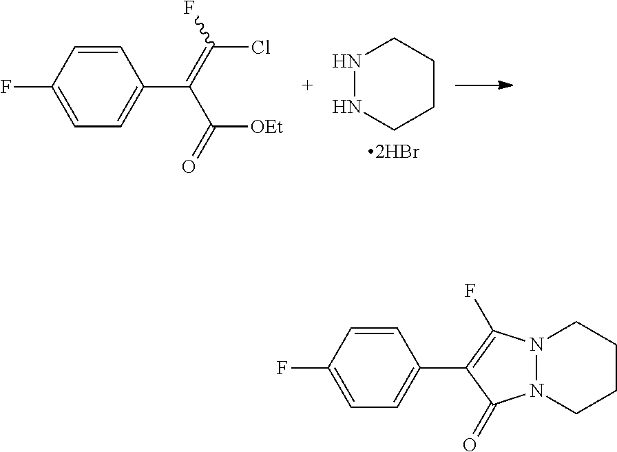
FC1=CC=C(C(=C(F)Cl)C(=O)[OEt])C=C1.[2HBr].N1NCCCC1.N12N(CCCC1)C(=O)C(C1=CC=C(F)C=C1)=C2F
